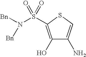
C1(O)=C(S(=O)(=O)N([Bn])[Bn])SC=C1N
